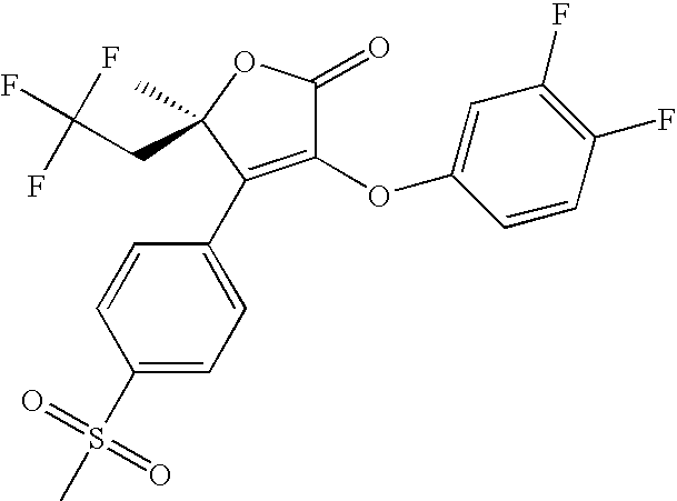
C1(S(C)(=O)=O)=CC=C(C2=C(OC3=CC(F)=C(F)C=C3)C(=O)OC2(CC(F)(F)F)C)C=C1
